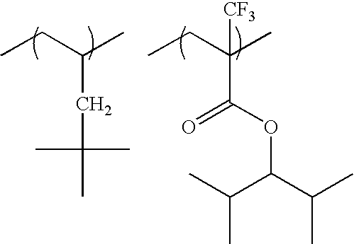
CCC(C)CC(C)(C)C.CCC(C)(C(=O)OC(C(C)C)C(C)C)[CF3]
